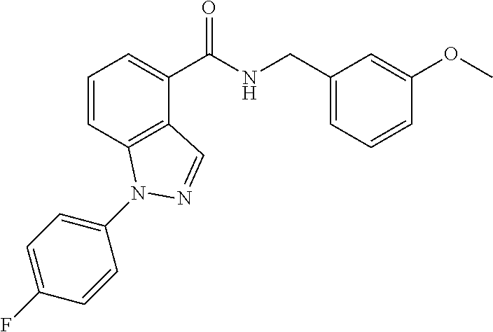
C1=CC2=C(C(C(NCC3=CC=CC(OC)=C3)=O)=C1)C=NN2C1=CC=C(F)C=C1
